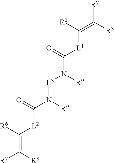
C(=C([R8])[R7])([R6])[L2]C(N([R9])[L3]N([R9])C(=O)[L1]C(=C([R3])[R2])[R1])=O
